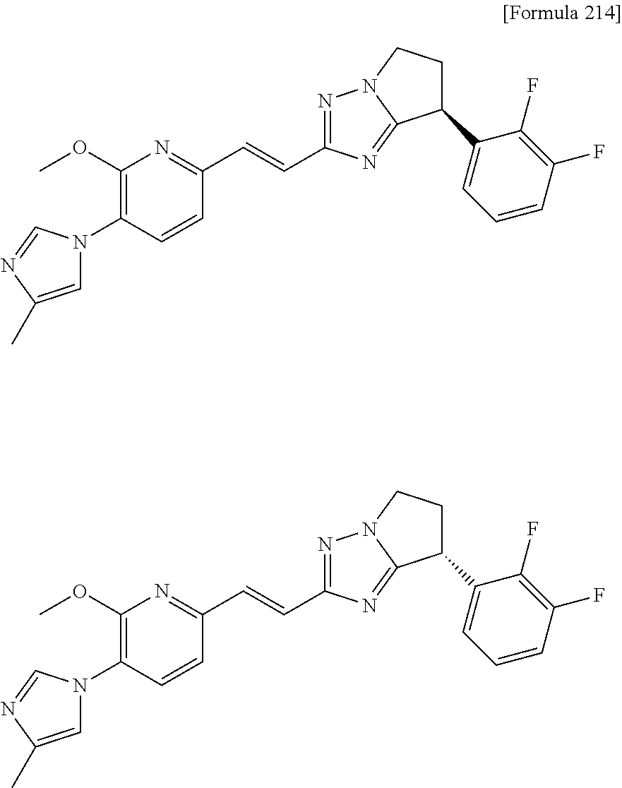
C1=C(C)N=CN1C1=C(OC)N=C(C=CC2=NN3CCC(C4=CC=CC(F)=C4F)C3=N2)C=C1.C1=C(C)N=CN1C1=C(OC)N=C(C=CC2=NN3CCC(C4=CC=CC(F)=C4F)C3=N2)C=C1
